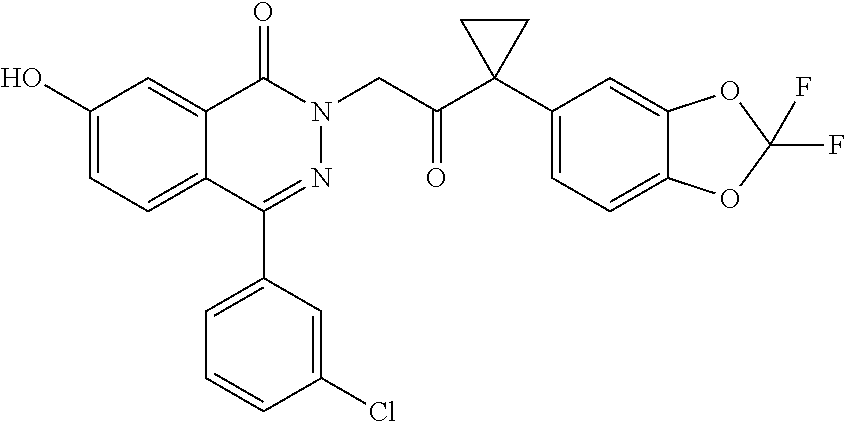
C1(O)=CC=C2C(=C1)C(=O)N(CC(C1(C3=CC=C4C(=C3)OC(F)(F)O4)CC1)=O)N=C2C1=CC=CC(Cl)=C1
